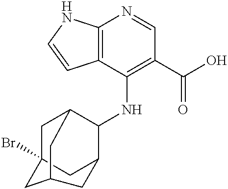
C12=C(C(NC3C4CC5(Br)CC3CC(C5)C4)=C(C(O)=O)C=N1)C=CN2
